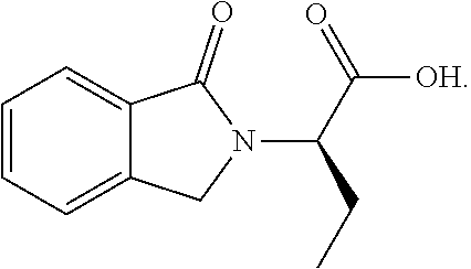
C1=CC=C2C(=C1)C(=O)N(C(C(=O)[OH])CC)C2
